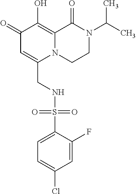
C1(=O)C=C(CNS(C2=CC=C(Cl)C=C2F)(=O)=O)N2C(=C1O)C(=O)N(C(C)C)CC2
